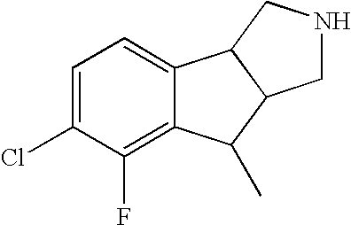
C1=C(Cl)C(F)=C2C(=C1)C1C(C2C)CNC1
